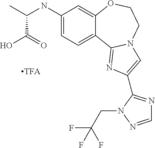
C1(NC(C)C(O)=O)=CC=C2C(=C1)OCCN1C2=NC(C2=NC=NN2CC(F)(F)F)=C1
